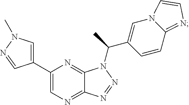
C1(C2=CN(C)N=C2)=CN=C2C(=N1)N(C(C1=CN3C(=NC=C3)C=C1)C)N=N2
